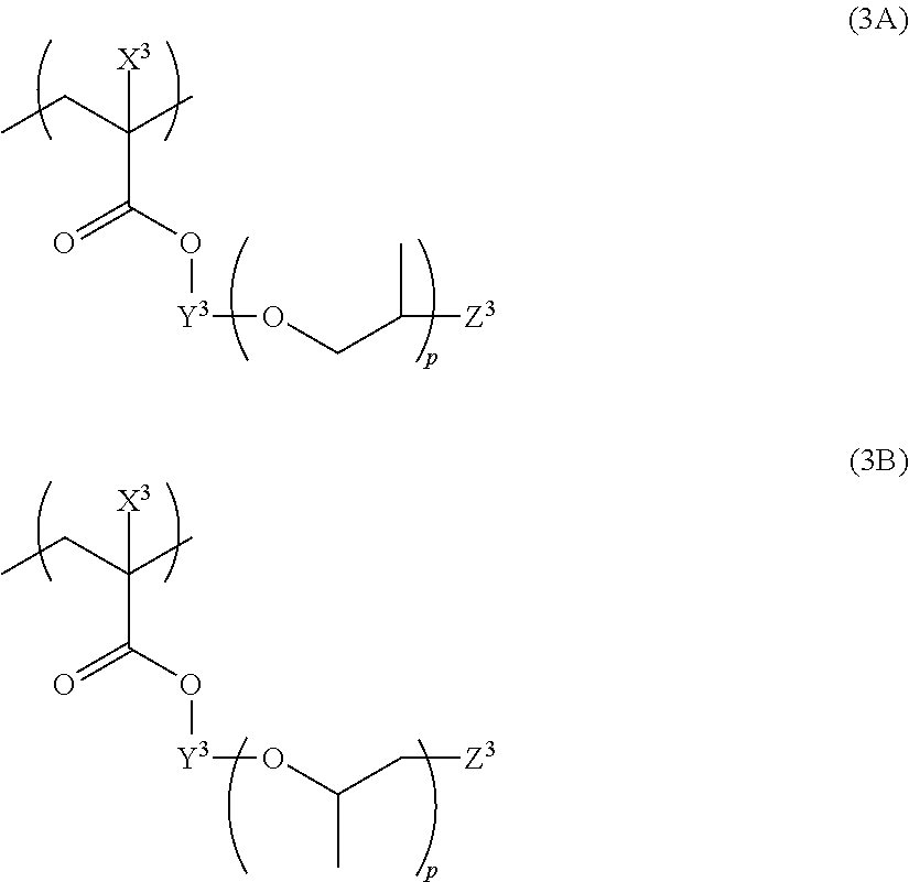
CCC(C)(C(=O)O[Y3]OCC(C)[Z3])[X3].CCC(C)(C(=O)O[Y3]OC(C[Z3])C)[X3]
